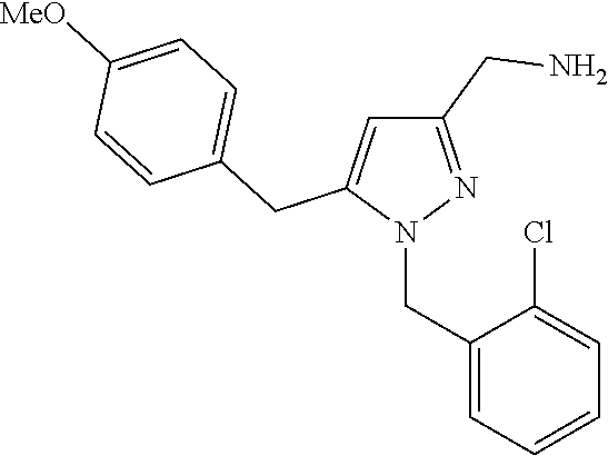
N1(CC2=CC=CC=C2Cl)N=C(CN)C=C1CC1=CC=C([MeO])C=C1
